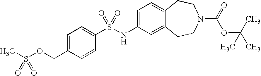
C1=C(NS(C2=CC=C(COS(C)(=O)=O)C=C2)(=O)=O)C=C2C(=C1)CCN(C(=O)OC(C)(C)C)CC2
